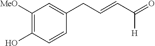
C1([MeO])=C(O)C=CC(CC=CC(=O)[H])=C1
